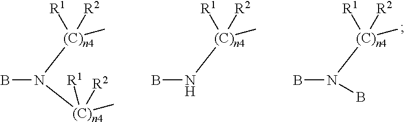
[(C)n4]([R1])([R2])(C)N([(C)n4](C)([R1])[R2])B.[(C)n4]([R1])([R2])(C)N(B)B.[(C)n4]([R1])([R2])(C)NB
